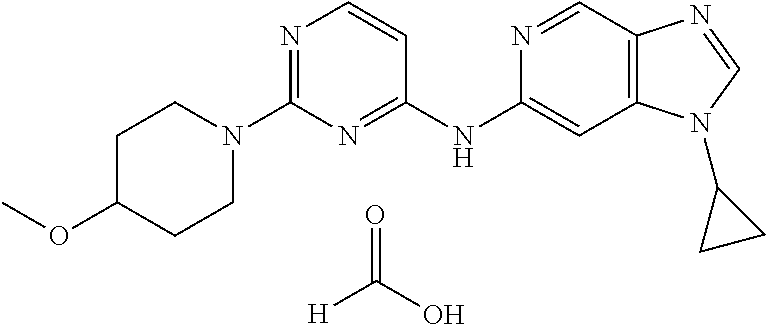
C1(N2CCC(OC)CC2)=NC=CC(NC2=CC3=C(C=N2)N=CN3C2CC2)=N1.O=C(O)[H]
